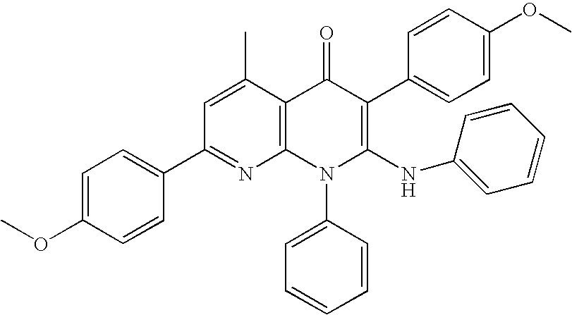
C1(C2=CC=C(OC)C=C2)=NC2=C(C(C)=C1)C(=O)C(C1=CC=C(OC)C=C1)=C(NC1=CC=CC=C1)N2C1=CC=CC=C1
